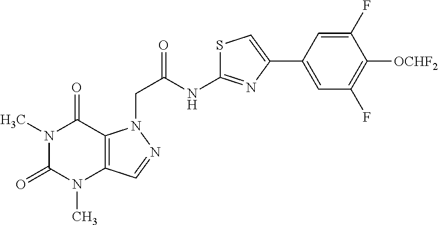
N1(C)C(=O)N(C)C2=C(C1=O)N(CC(NC1=NC(C3=CC(F)=C([OCHF2])C(F)=C3)=CS1)=O)N=C2
